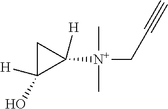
C1C([H])(O)C1([N+](CC#C)(C)C)[H]
